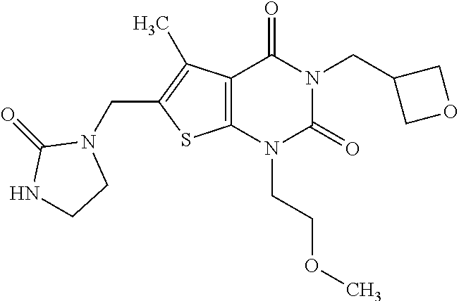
C12=C(N(CCOC)C(=O)N(CC3COC3)C1=O)SC(CN1C(=O)NCC1)=C2C
